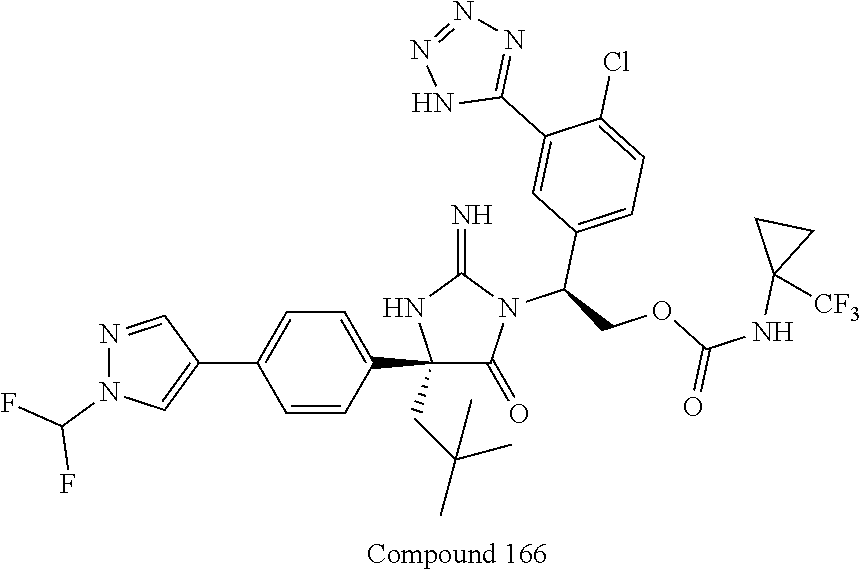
C1=CC(C2(CC(C)(C)C)C(=O)N(C(COC(=O)NC3([CF3])CC3)C3=CC=C(Cl)C(C4=NN=NN4)=C3)C(=N)N2)=CC=C1C1=CN(C(F)F)N=C1
